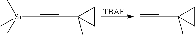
[TBAF].[Si](C#CC1(C)CC1)(C)(C)C.C#CC1(C)CC1
